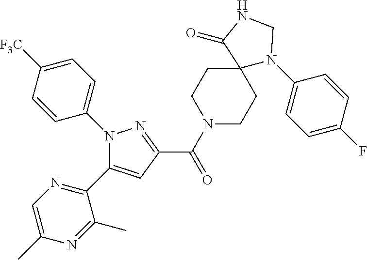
C1(C(N2CCC3(CC2)N(C2=CC=C(F)C=C2)CNC3=O)=O)=NN(C2=CC=C([F3C])C=C2)C(C2=NC=C(C)N=C2C)=C1
